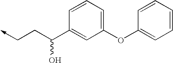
C1=CC=C(OC2=CC=CC=C2)C=C1C(CC->C)O
